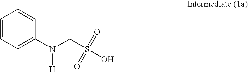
C1=CC=C(N([H])CS(O)(=O)=O)C=C1
